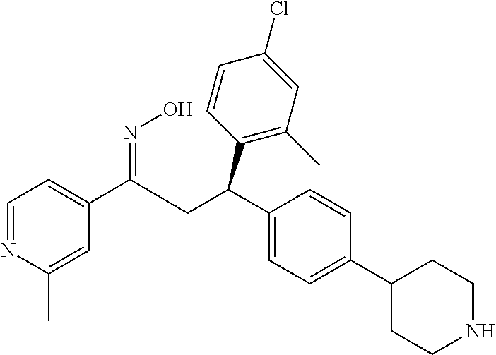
C1=NC(C)=CC(C(CC(C2=CC=C(C3CCNCC3)C=C2)C2=C(C)C=C(Cl)C=C2)=NO)=C1
